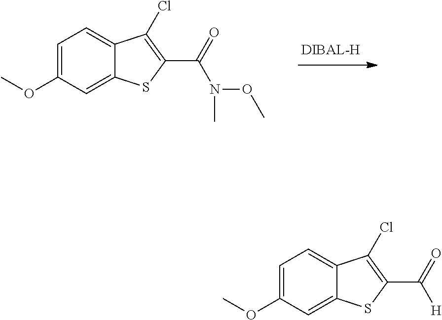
C1=C(OC)C=C2C(=C1)C(Cl)=C(C(=O)N(OC)C)S2.C1=C(OC)C=C2C(=C1)C(Cl)=C(C(=O)[H])S2
